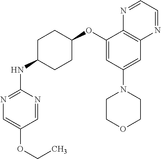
C1=NC(NC2CCC(OC3=CC(N4CCOCC4)=CC4=C3N=CC=N4)CC2)=NC=C1OCC
